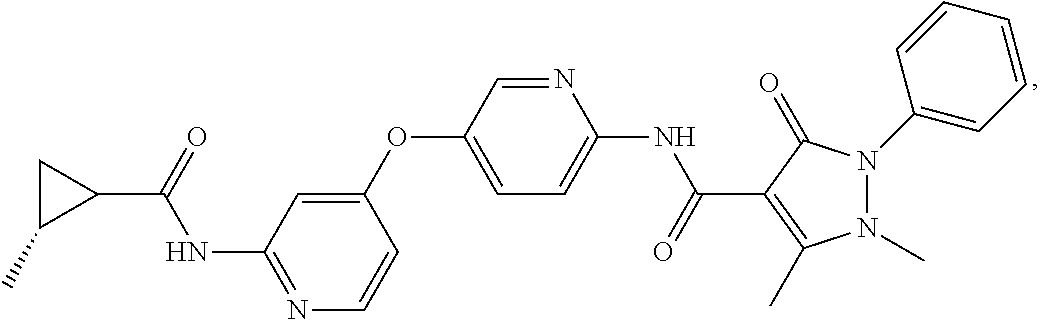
N1=C(NC(C2CC2C)=O)C=C(OC2=CC=C(NC(=O)C3=C(C)N(C)N(C4=CC=CC=C4)C3=O)N=C2)C=C1
